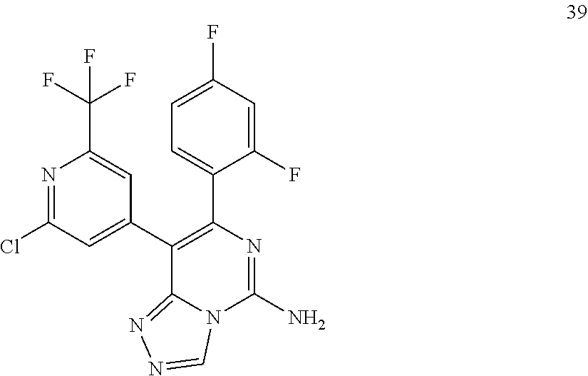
C12=NN=CN1C(N)=NC(C1=CC=C(F)C=C1F)=C2C1=CC(Cl)=NC(C(F)(F)F)=C1
